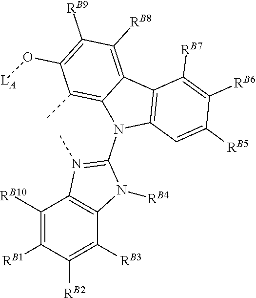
N1(C2=N(C)C3=C(C([RB3])=C([RB2])C([RB1])=C3[RB10])N2[RB4])C2=C(C3=C([RB8])C([RB9])=C(O[LA])C(C)=C13)C([RB7])=C([RB6])C([RB5])=C2
